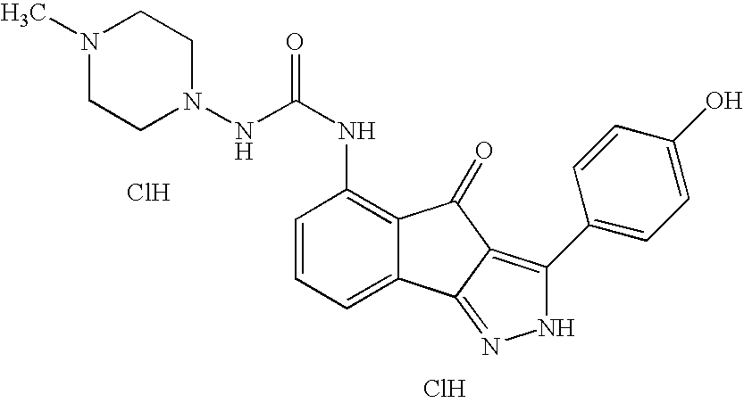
C1=CC=C2C(=C1NC(=O)NN1CCN(C)CC1)C(=O)C1=C(C3=CC=C(O)C=C3)NN=C21.Cl.Cl
